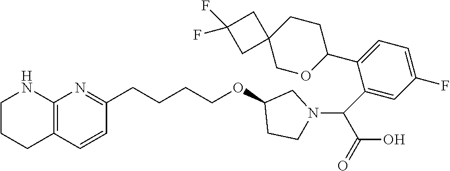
C1CCC2=C(N1)N=C(CCCCOC1CCN(C(C(O)=O)C3=CC(F)=CC=C3C3CCC4(CO3)CC(F)(F)C4)C1)C=C2
